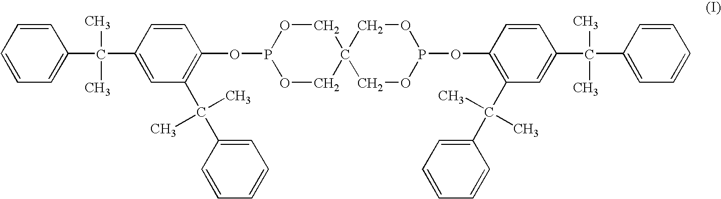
C1(C(C2=CC(C(C3=CC=CC=C3)(C)C)=C(OP3OCC4(CO3)COP(OC3=C(C(C5=CC=CC=C5)(C)C)C=C(C(C5=CC=CC=C5)(C)C)C=C3)OC4)C=C2)(C)C)=CC=CC=C1
